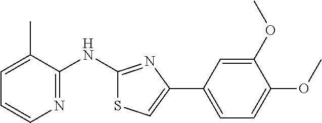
C1=C(C)C(NC2=NC(C3=CC=C(OC)C(OC)=C3)=CS2)=NC=C1
